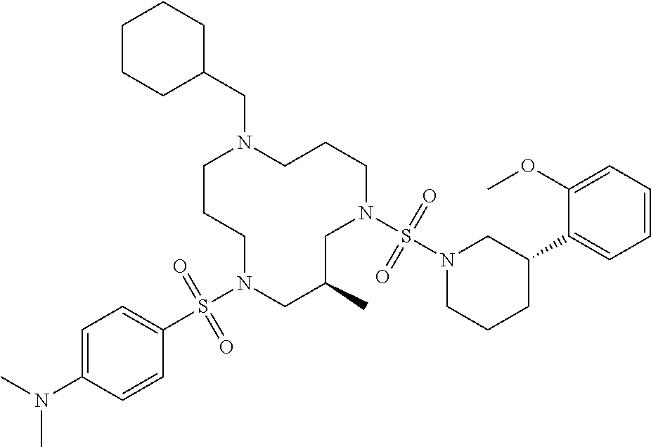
C1CCN(S(C2=CC=C(N(C)C)C=C2)(=O)=O)CC(C)CN(S(N2CCCC(C3=CC=CC=C3OC)C2)(=O)=O)CCCN1CC1CCCCC1
